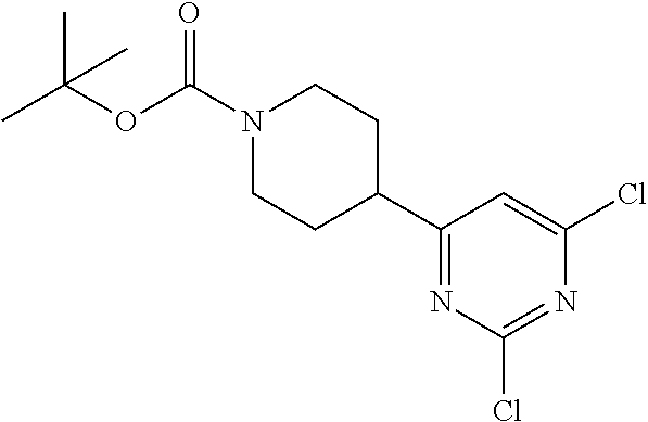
C1(C2CCN(C(OC(C)(C)C)=O)CC2)=NC(Cl)=NC(Cl)=C1
